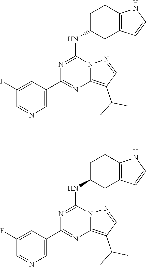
N(C1=NC(C2=CN=CC(F)=C2)=NC2=C(C(C)C)C=NN12)C1CC2=C(CC1)NC=C2.N(C1=NC(C2=CN=CC(F)=C2)=NC2=C(C(C)C)C=NN12)C1CC2=C(CC1)NC=C2
